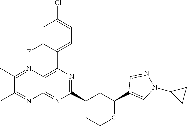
C1(C2=CN(C3CC3)N=C2)OCCC(C2=NC(C3=CC=C(Cl)C=C3F)=C3C(=N2)N=C(C)C(C)=N3)C1
